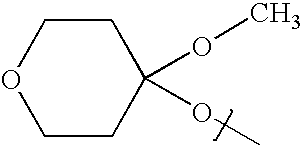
C1COCCC1(OC)OC
